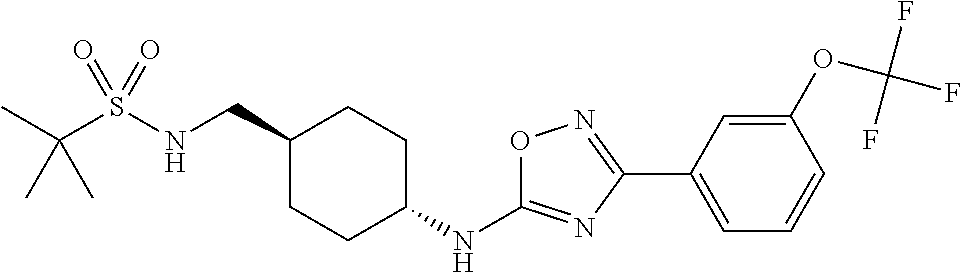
C(S(NCC1CCC(NC2=NC(C3=CC=CC(OC(F)(F)F)=C3)=NO2)CC1)(=O)=O)(C)(C)C
